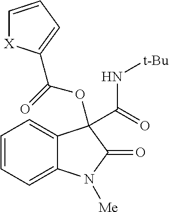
C(=O)(OC1(C(=O)N[t-Bu])C2=CC=CC=C2N([Me])C1=O)C1=CC=C[X]1
